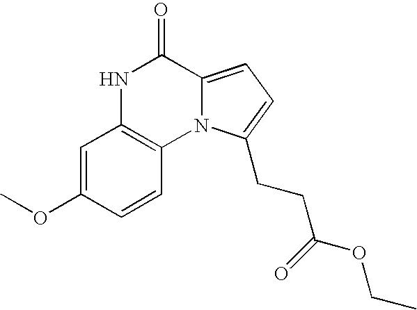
N1C2=C(N3C(=CC=C3CCC(=O)OCC)C1=O)C=CC(OC)=C2
